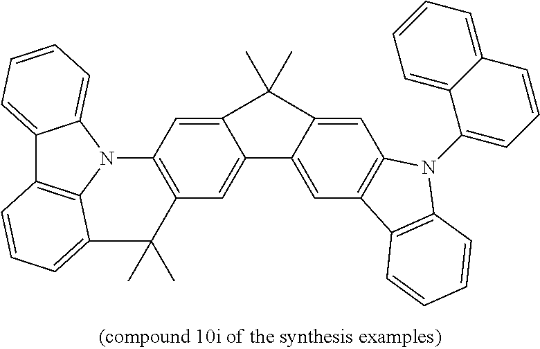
C1=C2C(=CC3=C1N(C1=CC=CC4=CC=CC=C14)C1=C3C=CC=C1)C1=CC3=C(C=C1C2(C)C)N1C2=CC=CC=C2C2=C1C(=CC=C2)C3(C)C
